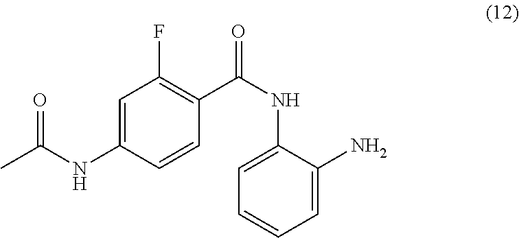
C1=CC(NC(=O)C)=CC(F)=C1C(NC1=CC=CC=C1N)=O
